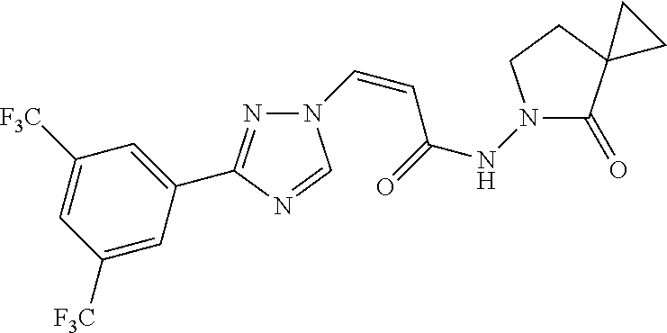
N1=C(C2=CC([F3C])=CC([F3C])=C2)N=CN1C=CC(NN1C(=O)C2(CC1)CC2)=O
